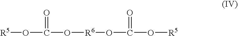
[R5]OC(O[R6]OC(O[R5])=O)=O
